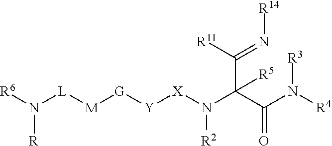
N([X][Y][G][M][L]N([R6])[R])([R2])C(C(N([R3])[R4])=O)(C([R11])=N[R14])[R5]
